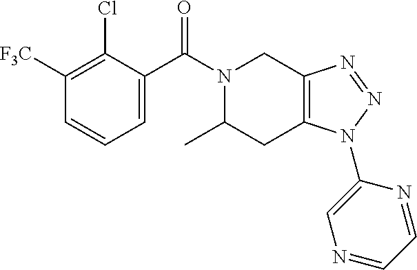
C1([F3C])=C(Cl)C(C(N2C(C)CC3=C(C2)N=NN3C2=CN=CC=N2)=O)=CC=C1
